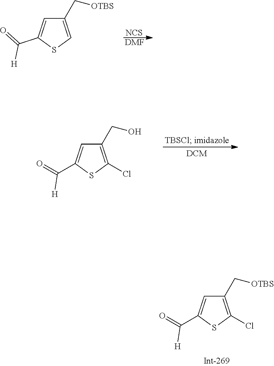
C1(C[OTBS])=C(Cl)SC(C(=O)[H])=C1.[NCS].[DMF].C1(C[OTBS])=CSC(C(=O)[H])=C1.C1(CO)=C(Cl)SC(C(=O)[H])=C1
